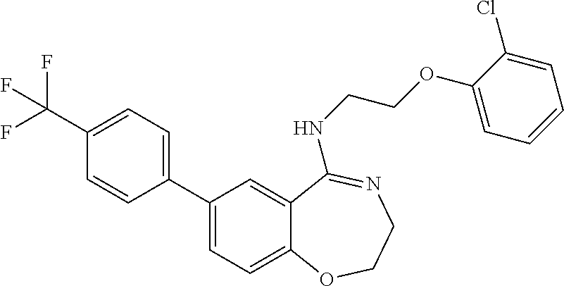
C1=CC(C2=CC=C3C(=C2)C(NCCOC2=CC=CC=C2Cl)=NCCO3)=CC=C1C(F)(F)F
